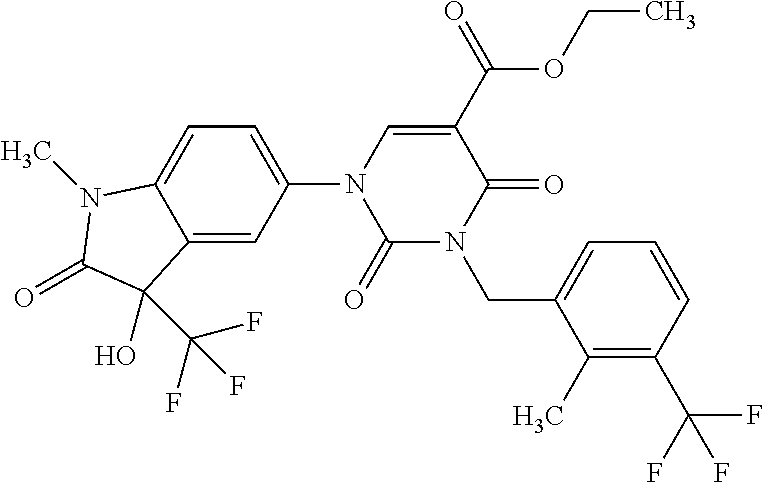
C1(=O)N(CC2=CC=CC(C(F)(F)F)=C2C)C(=O)C(C(OCC)=O)=CN1C1=CC=C2C(=C1)C(O)(C(F)(F)F)C(=O)N2C
